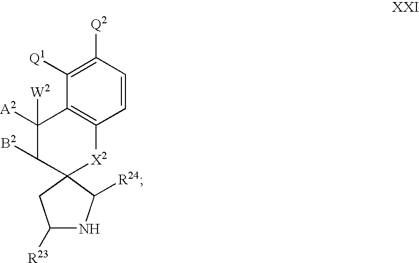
C1([A2])([W2])C([B2])C2([X2]C3=C1C([Q1])=C([Q2])C=C3)CC([R23])NC2[R24]
